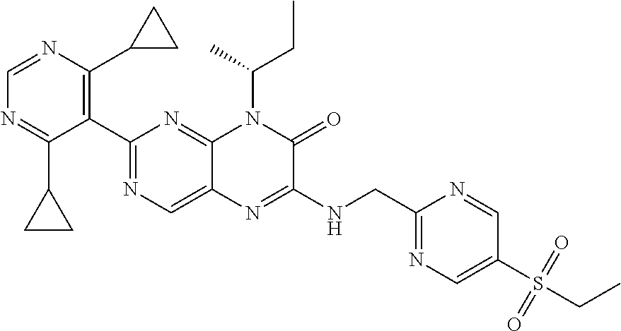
C1=NC(C2CC2)=C(C2=NC=C3C(=N2)N(C(CC)C)C(=O)C(NCC2=NC=C(S(=O)(=O)CC)C=N2)=N3)C(C2CC2)=N1
